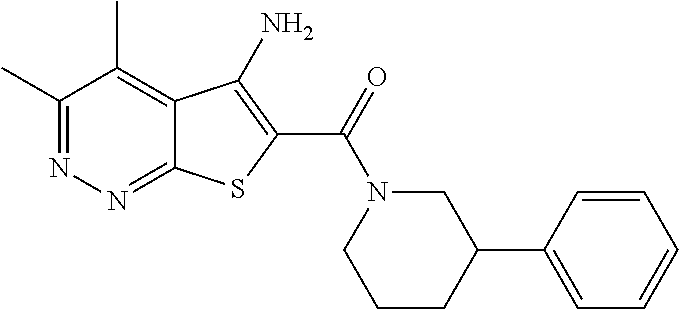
C1(C)=NN=C2C(=C1C)C(N)=C(C(=O)N1CCCC(C3=CC=CC=C3)C1)S2
